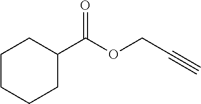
C1CCCC(C(OCC#C)=O)C1
